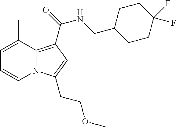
C1=C(C)C2=C(C(=O)NCC3CCC(F)(F)CC3)C=C(CCOC)N2C=C1
